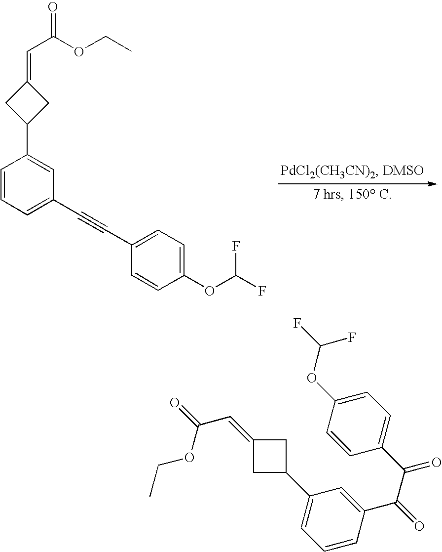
O=C(OCC)C=C1CC(C2=CC(C#CC3=CC=C(OC(F)F)C=C3)=CC=C2)C1.C1=CC(C(=O)C(C2=CC=C(OC(F)F)C=C2)=O)=CC(C2CC(=CC(OCC)=O)C2)=C1
